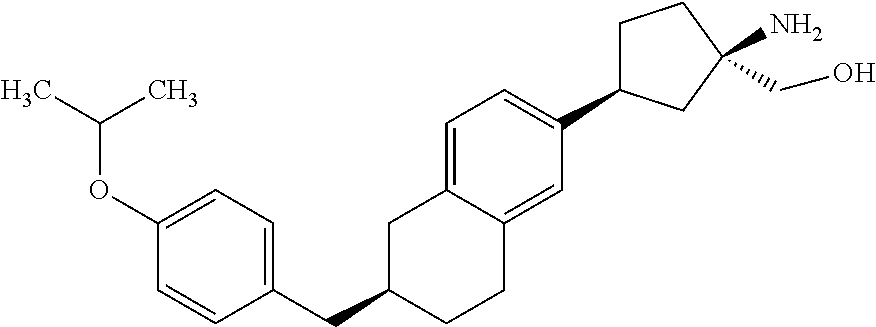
C(C1CCC2=CC(C3CCC(N)(CO)C3)=CC=C2C1)C1=CC=C(OC(C)C)C=C1
